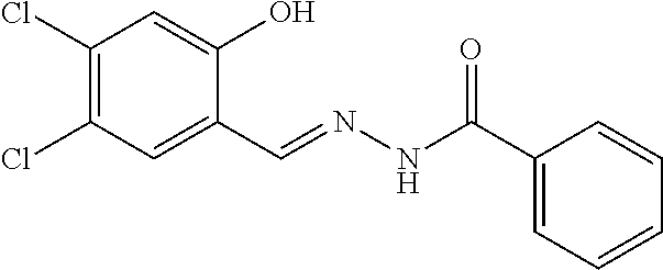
C1(Cl)=C(Cl)C=C(C=NNC(C2=CC=CC=C2)=O)C(O)=C1
